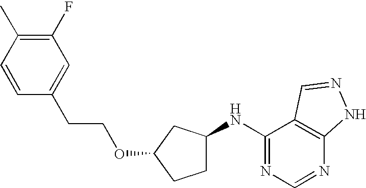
C1=CC(C)=C(F)C=C1CCOC1CCC(NC2=NC=NC3=C2C=NN3)C1
